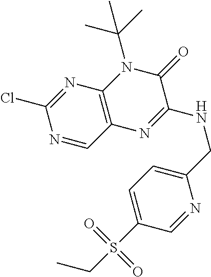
C1(Cl)=NC2=C(C=N1)N=C(NCC1=CC=C(S(CC)(=O)=O)C=N1)C(=O)N2C(C)(C)C
